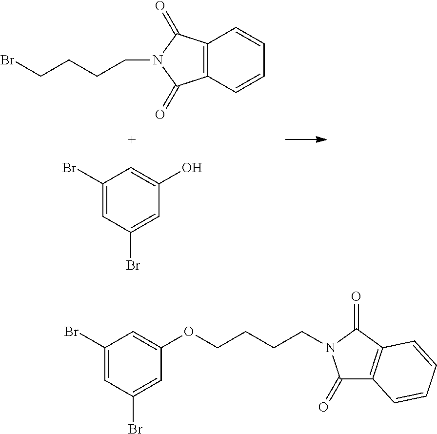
C(CCCN1C(=O)C2=C(C1=O)C=CC=C2)Br.C1(Br)=CC(Br)=CC(O)=C1.C1(Br)=CC(Br)=CC(OCCCCN2C(=O)C3=C(C2=O)C=CC=C3)=C1
